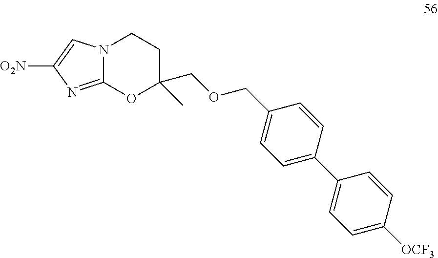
C12=NC([O2N])=CN1CCC(C)(COCC1=CC=C(C3=CC=C([OCF3])C=C3)C=C1)O2
